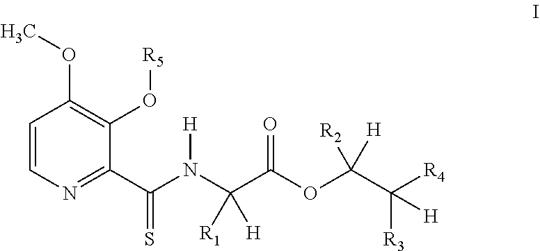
C1=CN=C(C(N(C(C(OC(C([R4])([R3])[H])([R2])[H])=O)([R1])[H])[H])=S)C(O[R5])=C1OC
